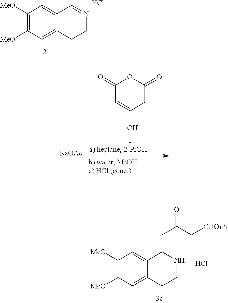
C1([MeO])=C([MeO])C=C2C(=C1)C(CC(C[COOiPr])=O)NCC2.Cl.C1([MeO])=C([MeO])C=C2C(=C1)C=NCC2.Cl.C1(=O)C=C(O)CC(=O)O1.[NaOAc]
